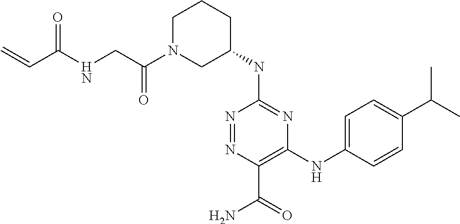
N(C1=NC(NC2=CC=C(C(C)C)C=C2)=C(C(N)=O)N=N1)C1CCCN(C(CNC(C=C)=O)=O)C1
